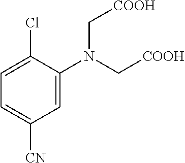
C1=C(N(C[COOH])C[COOH])C(Cl)=CC=C1[CN]
